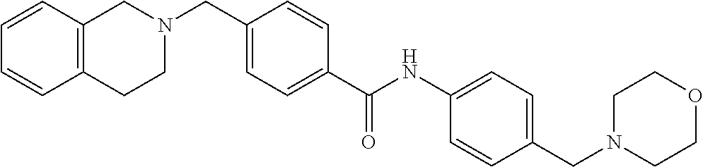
C1=CC2=C(C=C1)CCN(CC1=CC=C(C(NC3=CC=C(CN4CCOCC4)C=C3)=O)C=C1)C2
